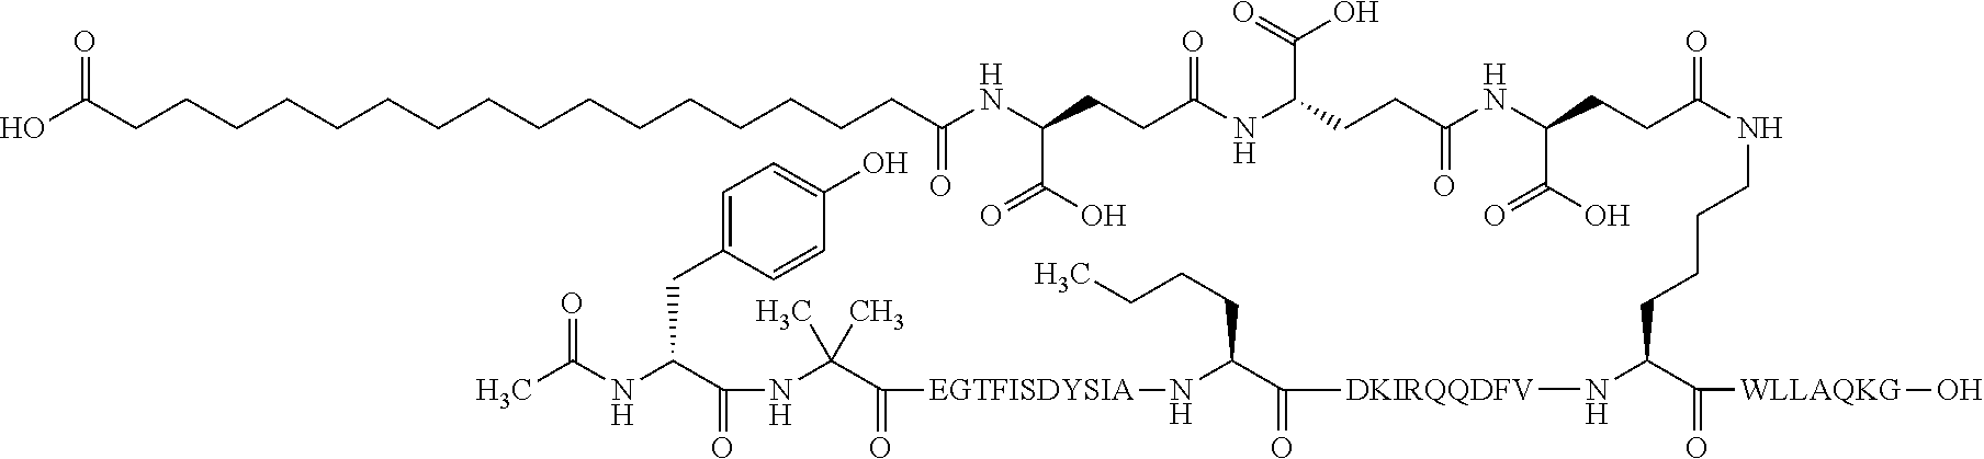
C(C(=O)O)(NC(CCC(C(=O)O)NC(CCC(NC(=O)CCCCCCCCCCCCCCCCC(O)=O)C(=O)O)=O)=O)CCC(=O)NCCCCC(C(=O)[WLLAQKG]O)N[DKIRQQDFV]C(=O)C(CCCC)N[EGTFISDYSIA]C(=O)C(C)(NC(=O)C(CC1=CC=C(O)C=C1)NC(C)=O)C
